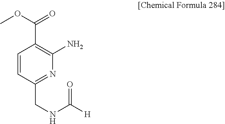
C1=CC(CNC(=O)[H])=NC(N)=C1C(OC)=O
